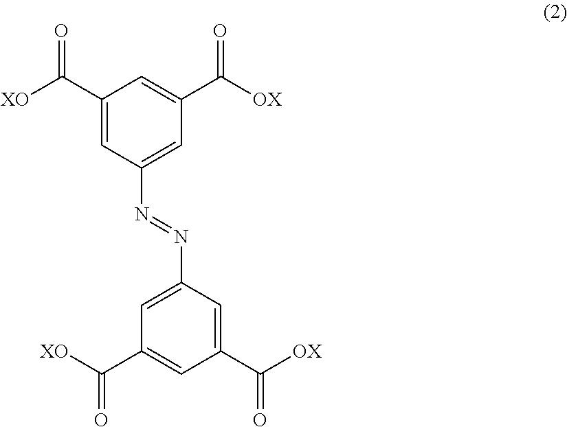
C1(C(=O)[XO])=CC(C([OX])=O)=CC(N=NC2=CC(C(=O)[OX])=CC(C(=O)[XO])=C2)=C1
